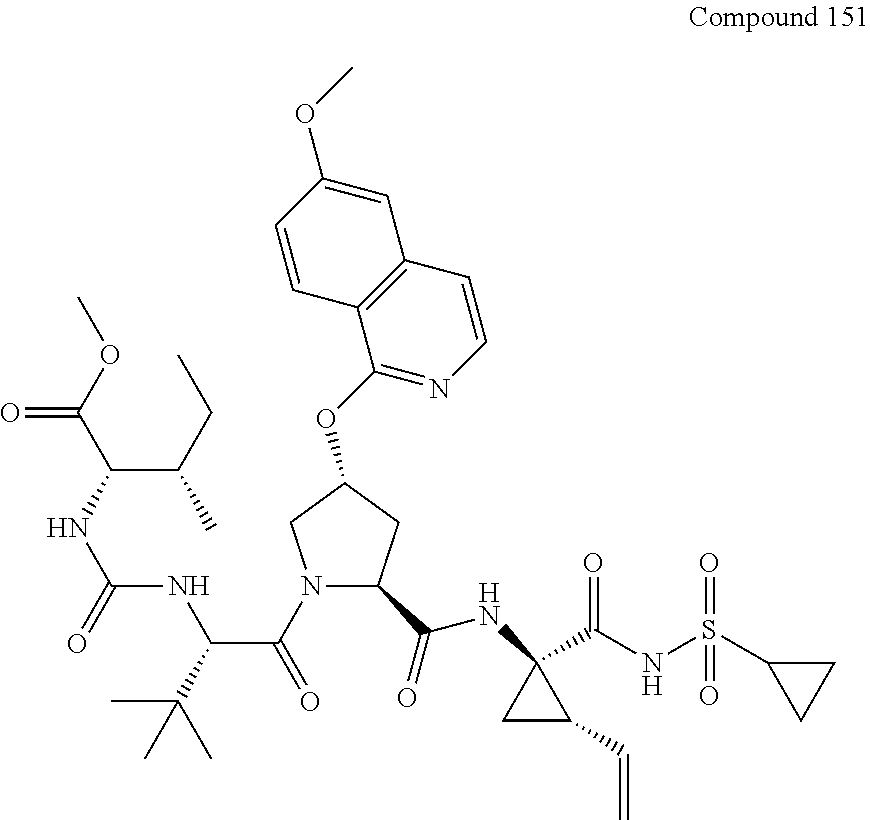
N1(C(=O)C(C(C)(C)C)NC(NC(C(OC)=O)C(CC)C)=O)C(C(=O)NC2(C(NS(C3CC3)(=O)=O)=O)CC2C=C)CC(OC2=NC=CC3=C2C=CC(OC)=C3)C1
